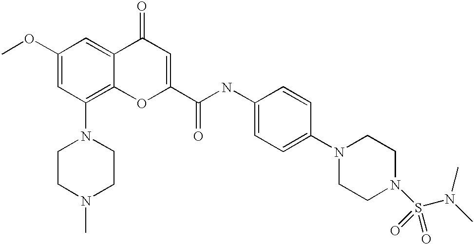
C1(OC)=CC(N2CCN(C)CC2)=C2C(=C1)C(=O)C=C(C(NC1=CC=C(N3CCN(S(N(C)C)(=O)=O)CC3)C=C1)=O)O2
